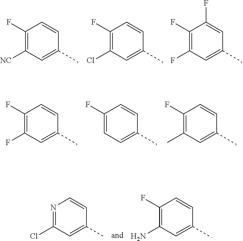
C1(F)=C([NC])C=C(C)C=C1.C1(F)=C(Cl)C=C(C)C=C1.C1(F)=C(F)C=C(C)C=C1F.C1(F)=C(F)C=C(C)C=C1.C1(F)=CC=C(C)C=C1.C1(F)=C(C)C=C(C)C=C1.N1=C(Cl)C=C(C)C=C1.C1(F)=C(N)C=C(C)C=C1
